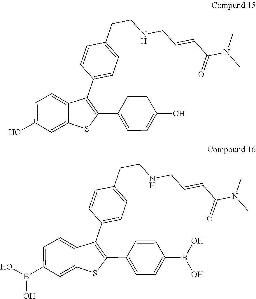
C1=CC(O)=CC=C1C1=C(C2=CC=C(CCNCC=CC(N(C)C)=O)C=C2)C2=CC=C(O)C=C2S1.C1=CC(B(O)O)=CC=C1C1=C(C2=CC=C(CCNCC=CC(N(C)C)=O)C=C2)C2=CC=C(B(O)O)C=C2S1
